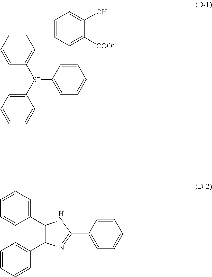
C1=CC=CC([S+](C2=CC=CC=C2)C2=CC=CC=C2)=C1.C1=CC=C([COO-])C(O)=C1.C1(C2=C(C3=CC=CC=C3)N=C(C3=CC=CC=C3)N2)=CC=CC=C1
